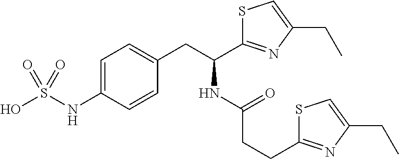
OS(NC1=CC=C(CC(C2=NC(CC)=CS2)NC(CCC2=NC(CC)=CS2)=O)C=C1)(=O)=O
